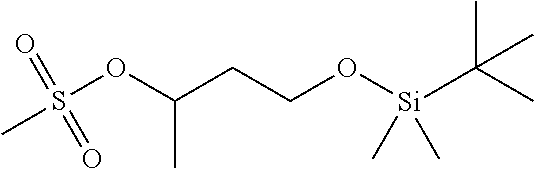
CS(OC(CCO[Si](C(C)(C)C)(C)C)C)(=O)=O
